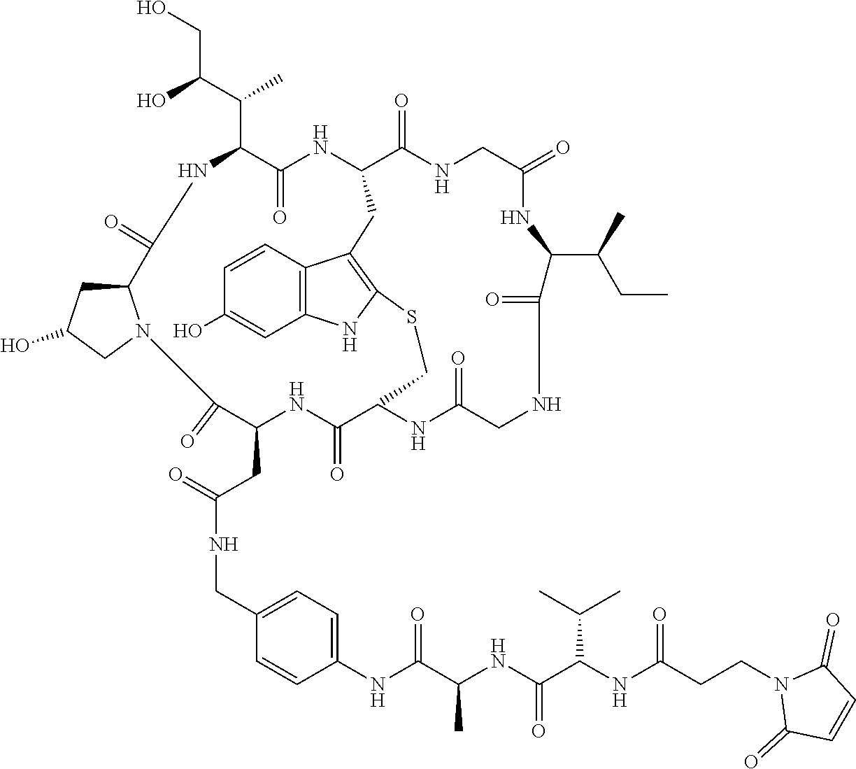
C1C(=O)C(CC(=O)NCC2=CC=C(NC(C(NC(C(NC(CCN3C(=O)C=CC3=O)=O)C(C)C)=O)C)=O)C=C2)NC(=O)C2NC(=O)CNC(=O)C(C(CC)C)NC(=O)CNC(=O)C(NC(=O)C(C(C(CO)O)C)NC(=O)C3CC(O)CN13)CC1=C(NC3=C1C=CC(O)=C3)SC2
